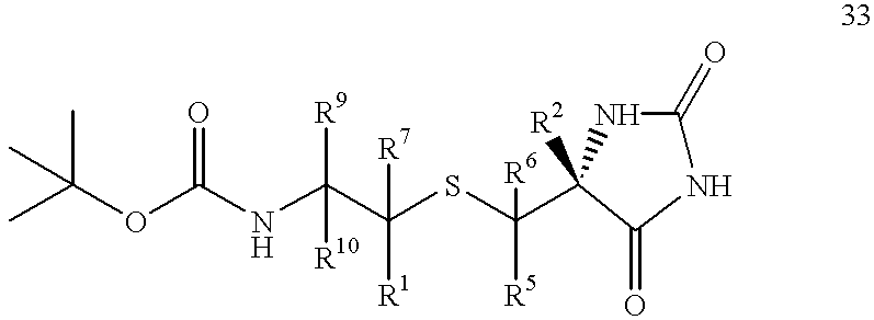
CC(OC(NC(C(SC(C1([R2])NC(=O)NC1=O)([R6])[R5])([R7])[R1])([R9])[R10])=O)(C)C
